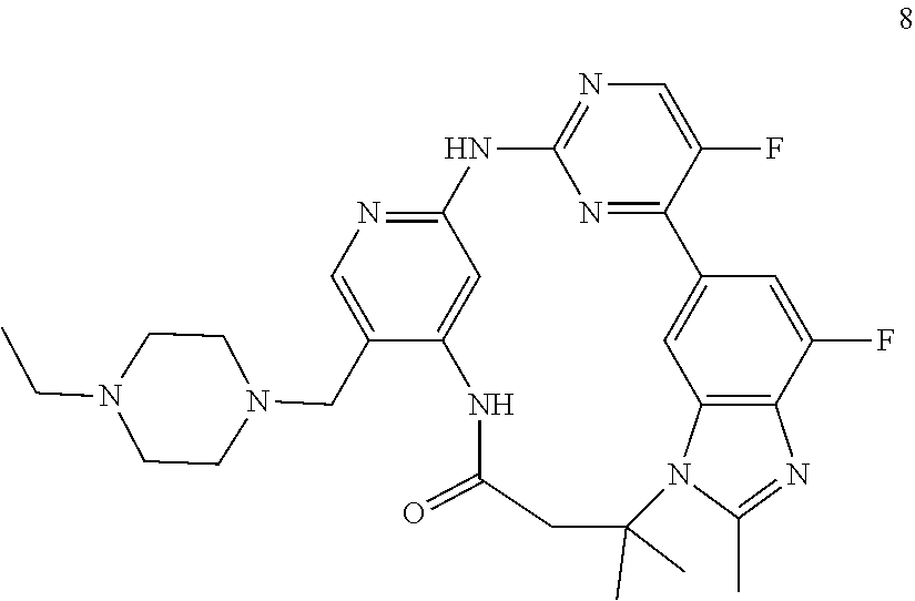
N1=C2C(F)=CN=C1NC1=NC=C(CN3CCN(CC)CC3)C(=C1)NC(=O)CC(C)(C)N1C3=C(C(F)=CC2=C3)N=C1C
